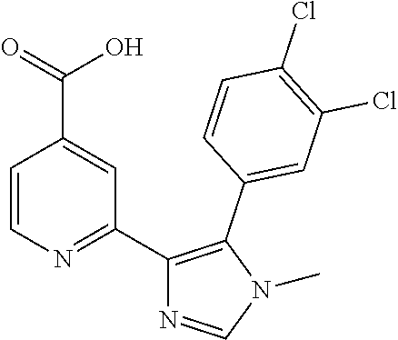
C1=CN=C(C2=C(C3=CC(Cl)=C(Cl)C=C3)N(C)C=N2)C=C1C(O)=O
